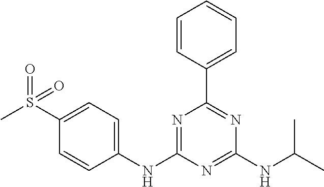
C1(S(C)(=O)=O)=CC=C(NC2=NC(C3=CC=CC=C3)=NC(NC(C)C)=N2)C=C1
